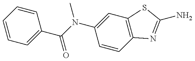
C1=CC=CC(C(N(C2=CC3=C(C=C2)N=C(N)S3)C)=O)=C1
